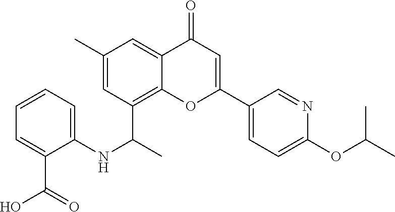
C1(C)=CC(C(C)NC2=CC=CC=C2C(=O)O)=C2C(=C1)C(=O)C=C(C1=CC=C(OC(C)C)N=C1)O2
